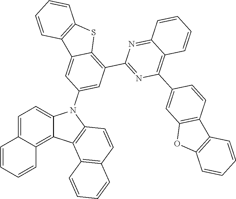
C12=NC(C3=C4C(=CC(N5C6=CC=C7C(=C6C6=C5C=CC5=C6C=CC=C5)C=CC=C7)=C3)C3=C(S4)C=CC=C3)=NC(C3=CC4=C(C=C3)C3=C(O4)C=CC=C3)=C1C=CC=C2
